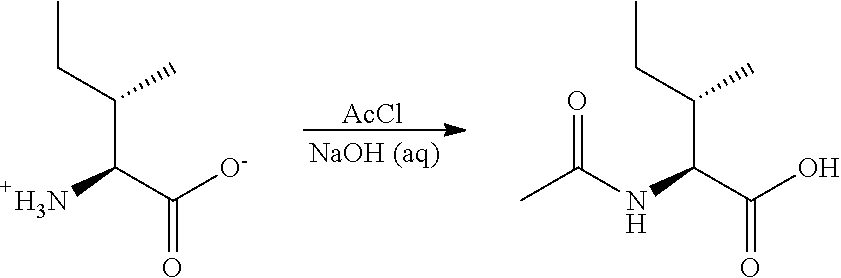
[AcCl].NC(C([O-])=O)C(CC)C.N(C(C(O)=O)C(CC)C)C(C)=O
